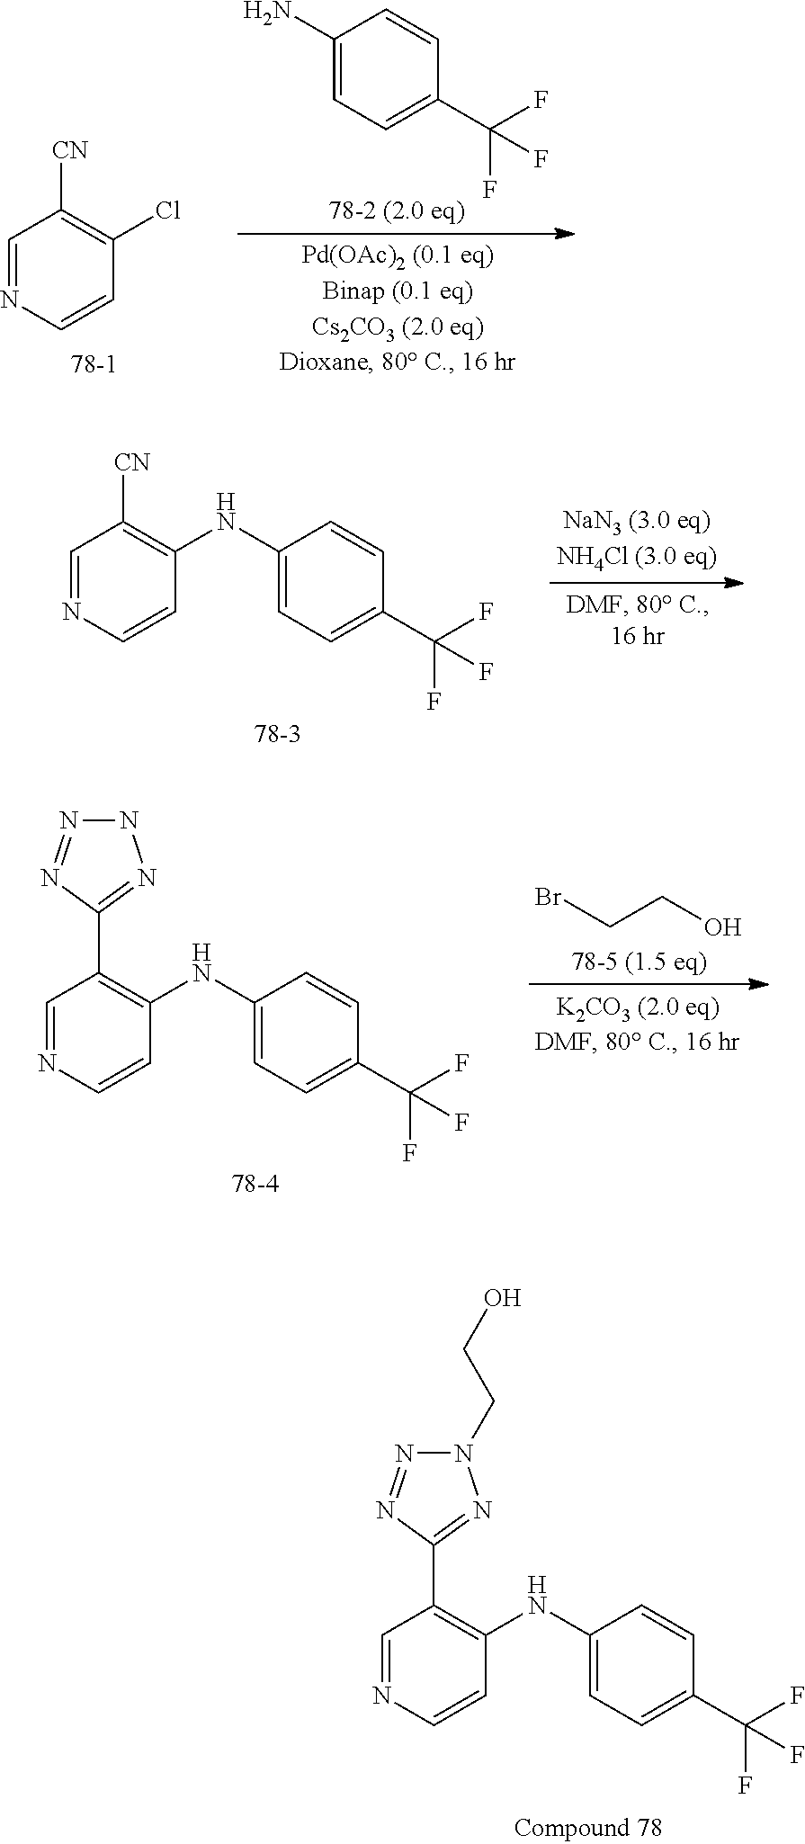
C1=NC=CC(NC2=CC=C(C(F)(F)F)C=C2)=C1[CN].BrCCO.C1=NC=CC(NC2=CC=C(C(F)(F)F)C=C2)=C1C1=NNN=N1.C1=NC=CC(NC2=CC=C(C(F)(F)F)C=C2)=C1C1=NN(CCO)N=N1.C1=NC=CC(Cl)=C1[CN].C1(N)=CC=C(C(F)(F)F)C=C1
